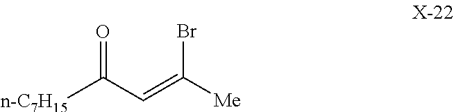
C([n-C7H15])(C=C([Me])Br)=O
